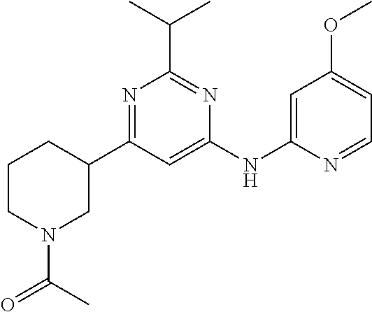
C1(C2CN(C(=O)C)CCC2)=NC(C(C)C)=NC(NC2=CC(OC)=CC=N2)=C1
